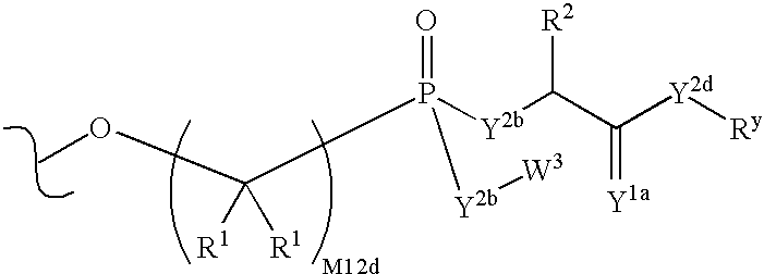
O(C)C(P([Y2b]C(C([Y2d][Ry])=[Y1a])[R2])(=O)[Y2b][W3])([R1])[R1]
